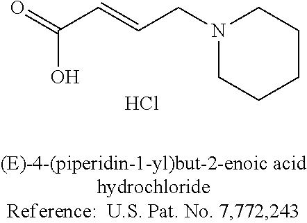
O=C(C=CCN1CCCCC1)O.Cl
